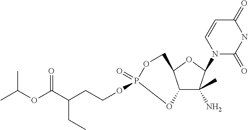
C12C(C)(N)C(N3C(=O)NC(=O)C=C3)OC1COP(=O)(OCCC(C(OC(C)C)=O)CC)O2
